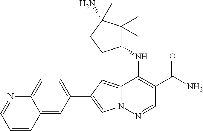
N12C(=CC(C3=CC=C4C(=C3)C=CC=N4)=C1)C(NC1C(C)(C)C(N)(C)CC1)=C(C(N)=O)C=N2
